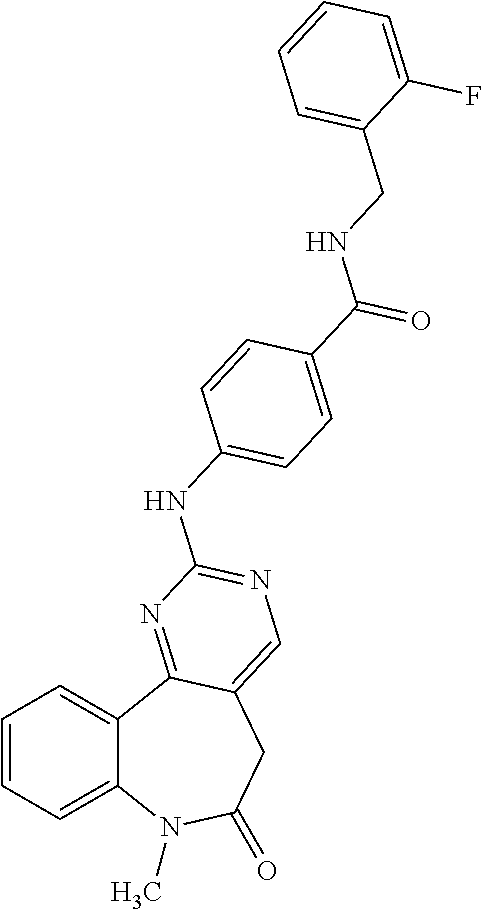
C1=CC=C2C(=C1)C1=NC(NC3=CC=C(C(NCC4=CC=CC=C4F)=O)C=C3)=NC=C1CC(=O)N2C
